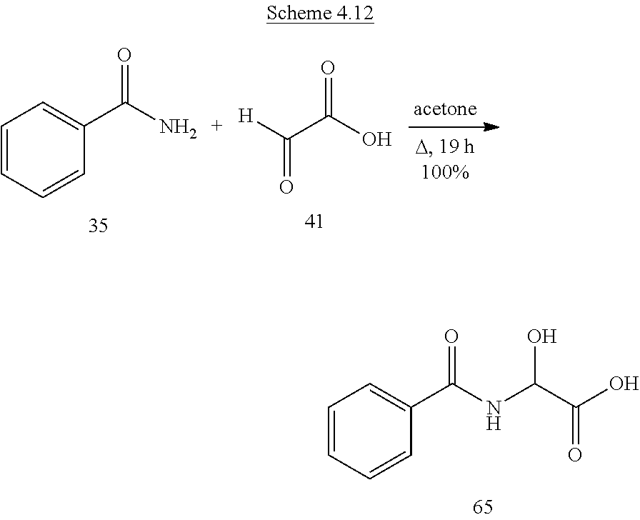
C1=CC=CC(C(N)=O)=C1.[H]C(C(O)=O)=O.C1=CC=CC(C(NC(C(O)=O)O)=O)=C1
